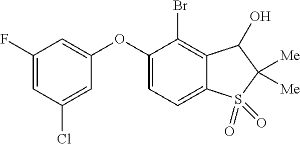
O(C1=CC(F)=CC(Cl)=C1)C1=CC=C2C(=C1Br)C(O)C([Me])([Me])S2(=O)=O
